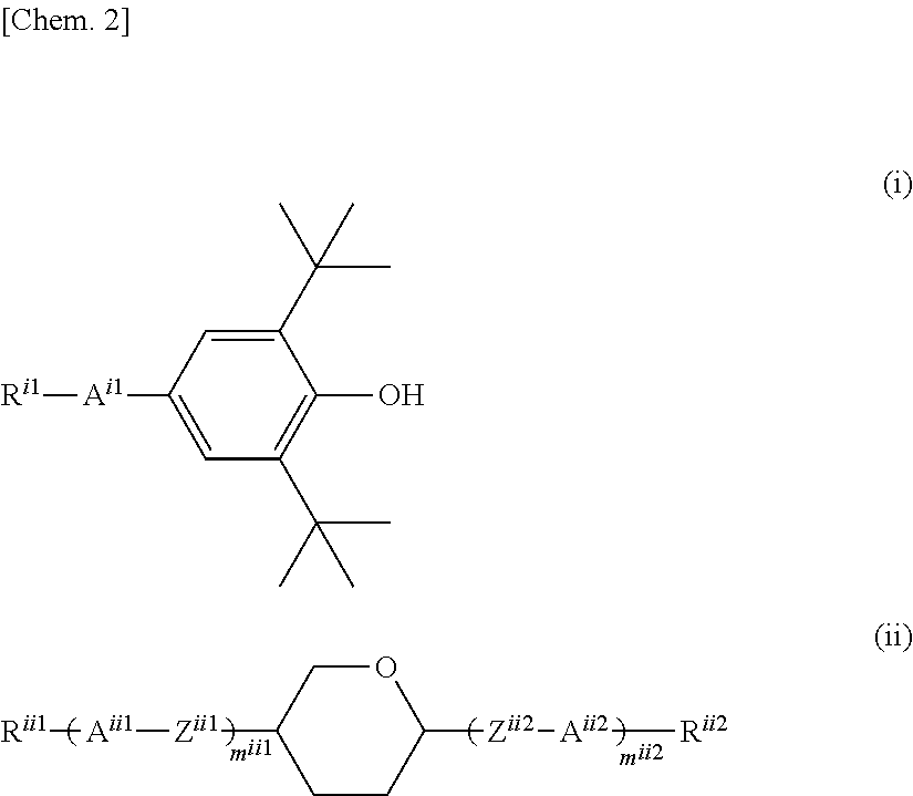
[Aii1]([Zii1]C1CCC([Zii2][Aii2][Rii2])OC1)[Rii1].[Ri1][Ai1]C1=CC(C(C)(C)C)=C(O)C(C(C)(C)C)=C1
